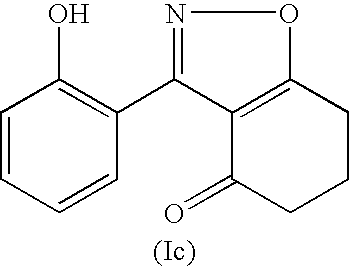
C1=CC=CC(C2=NOC3=C2C(=O)CCC3)=C1O
